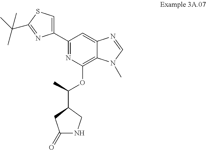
C1(C2=CSC(C(C)(C)C)=N2)=NC(OC(C)C2CC(=O)NC2)=C2C(=C1)N=CN2C
